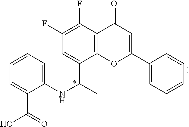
C1(NC(C)C2=CC(F)=C(F)C3=C2OC(C2=CC=CC=C2)=CC3=O)=CC=CC=C1C(=O)O
